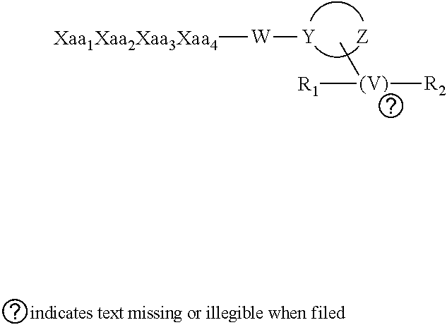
[Y][W][Xaa1Xaa2Xaa3Xaa4].[Z].C[(V)](:[R1])[R2]
